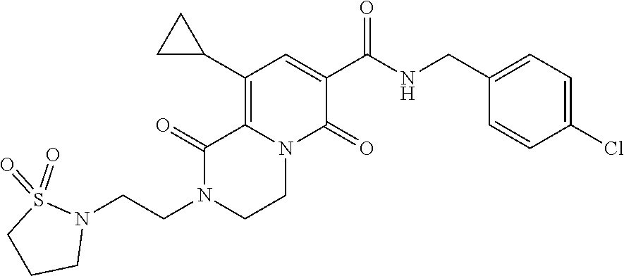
C12=C(C3CC3)C=C(C(=O)NCC3=CC=C(Cl)C=C3)C(=O)N1CCN(CCN1S(=O)(=O)CCC1)C2=O
